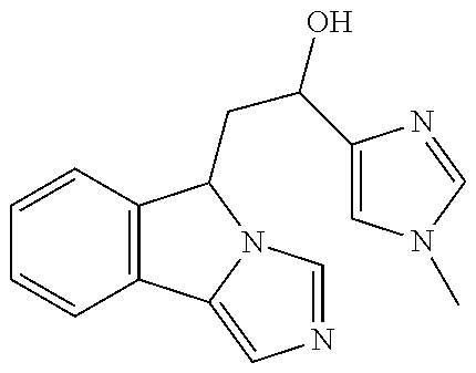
C12=C(C3=CN=CN3C1CC(O)C1=CN(C)C=N1)C=CC=C2
